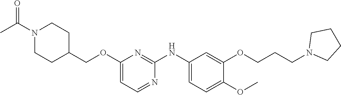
C1(OCC2CCN(C(C)=O)CC2)=CC=NC(NC2=CC=C(OC)C(OCCCN3CCCC3)=C2)=N1
